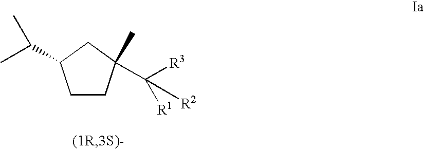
C1CC(C([R1])([R3])[R2])(C)CC1C(C)C
